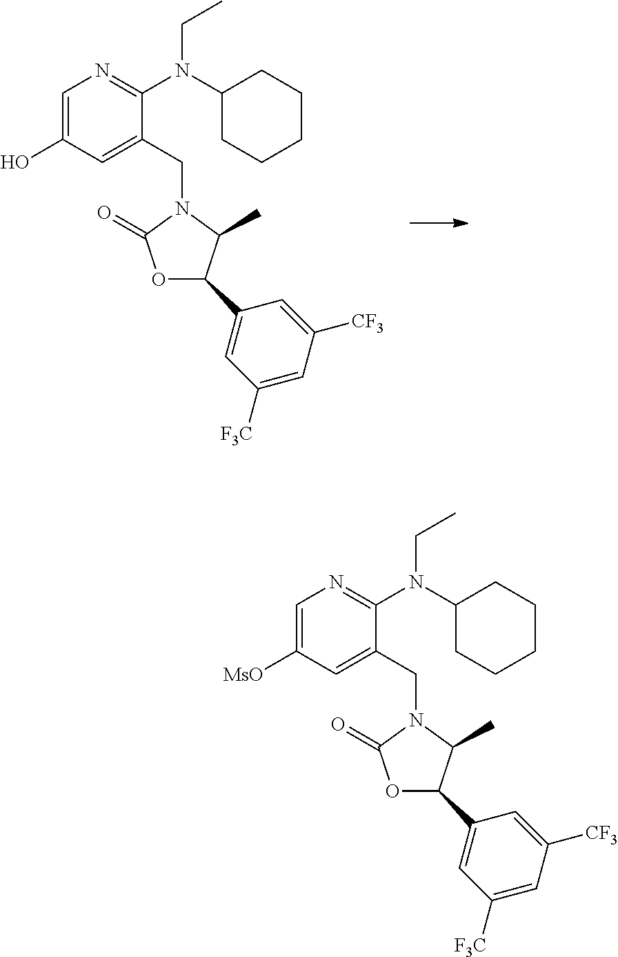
C1=C(O)C=C(CN2C(=O)OC(C3=CC([F3C])=CC([CF3])=C3)C2C)C(N(C2CCCCC2)CC)=N1.C1=C([MsO])C=C(CN2C(=O)OC(C3=CC([F3C])=CC([CF3])=C3)C2C)C(N(C2CCCCC2)CC)=N1
